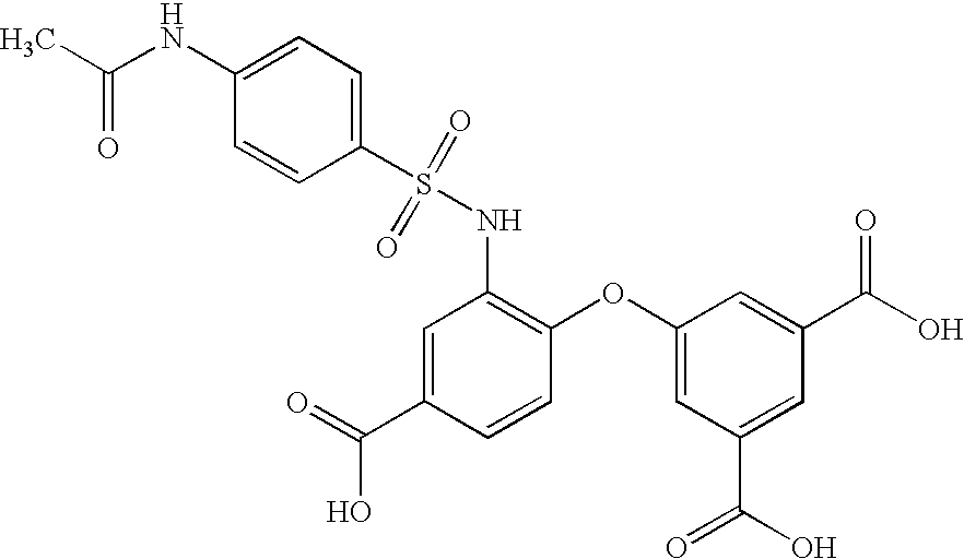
C1=C(C(=O)O)C=CC(OC2=CC(C(O)=O)=CC(C(O)=O)=C2)=C1NS(=O)(=O)C1=CC=C(NC(C)=O)C=C1
